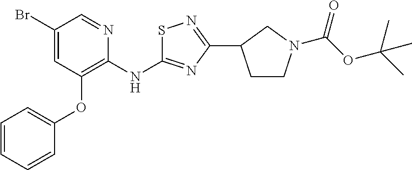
BrC1=CC(OC2=CC=CC=C2)=C(NC2=NC(C3CCN(C(OC(C)(C)C)=O)C3)=NS2)N=C1
